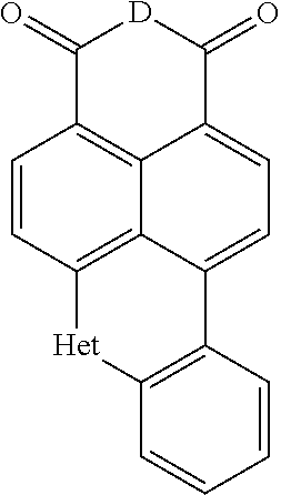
C1=CC2=C3C(=CC=C4C(=O)[D]C(=O)C1=C43)C1=C([Het]2)C=CC=C1
